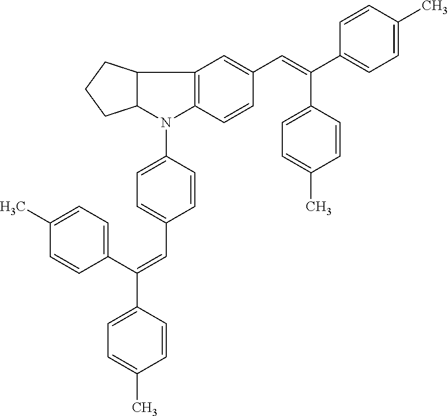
C1=CC(C(C2=CC=C(C)C=C2)=CC2=CC=C(N3C4=C(C5C3CCC5)C=C(C=C(C3=CC=C(C)C=C3)C3=CC=C(C)C=C3)C=C4)C=C2)=CC=C1C
